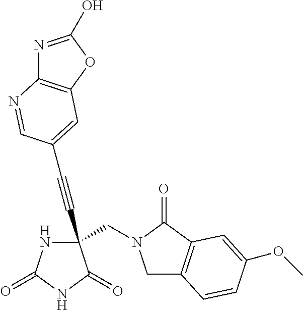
C(#CC1(CN2CC3=C(C2=O)C=C(OC)C=C3)NC(=O)NC1=O)C1=CC2=C(N=C(O)O2)N=C1
